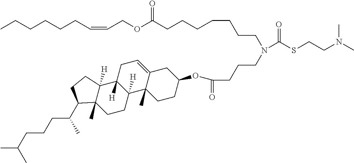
CCCCCCC=CCOC(CCCCCCCN(CCCC(OC1CCC2(C)C3([H])C([H])(CC=C2C1)C1([H])C(C)(CC3)C(C(CCCC(C)C)C)CC1)=O)C(SCCN(C)C)=O)=O
